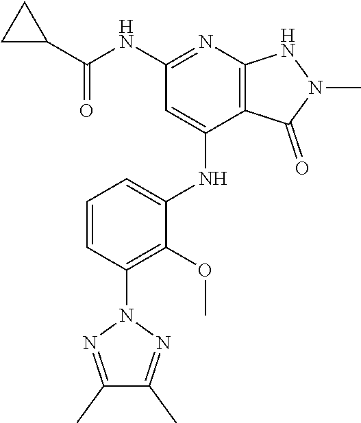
C(NC1=NC2=C(C(NC3=CC=CC(N4N=C(C)C(C)=N4)=C3OC)=C1)C(=O)N(C)N2)(=O)C1CC1
